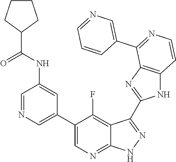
C1=NC=C(C2=CN=C3C(=C2F)C(C2=NC4=C(N2)C=CN=C4C2=CN=CC=C2)=N[N H]3)C=C1NC(C1CCCC1)=O
